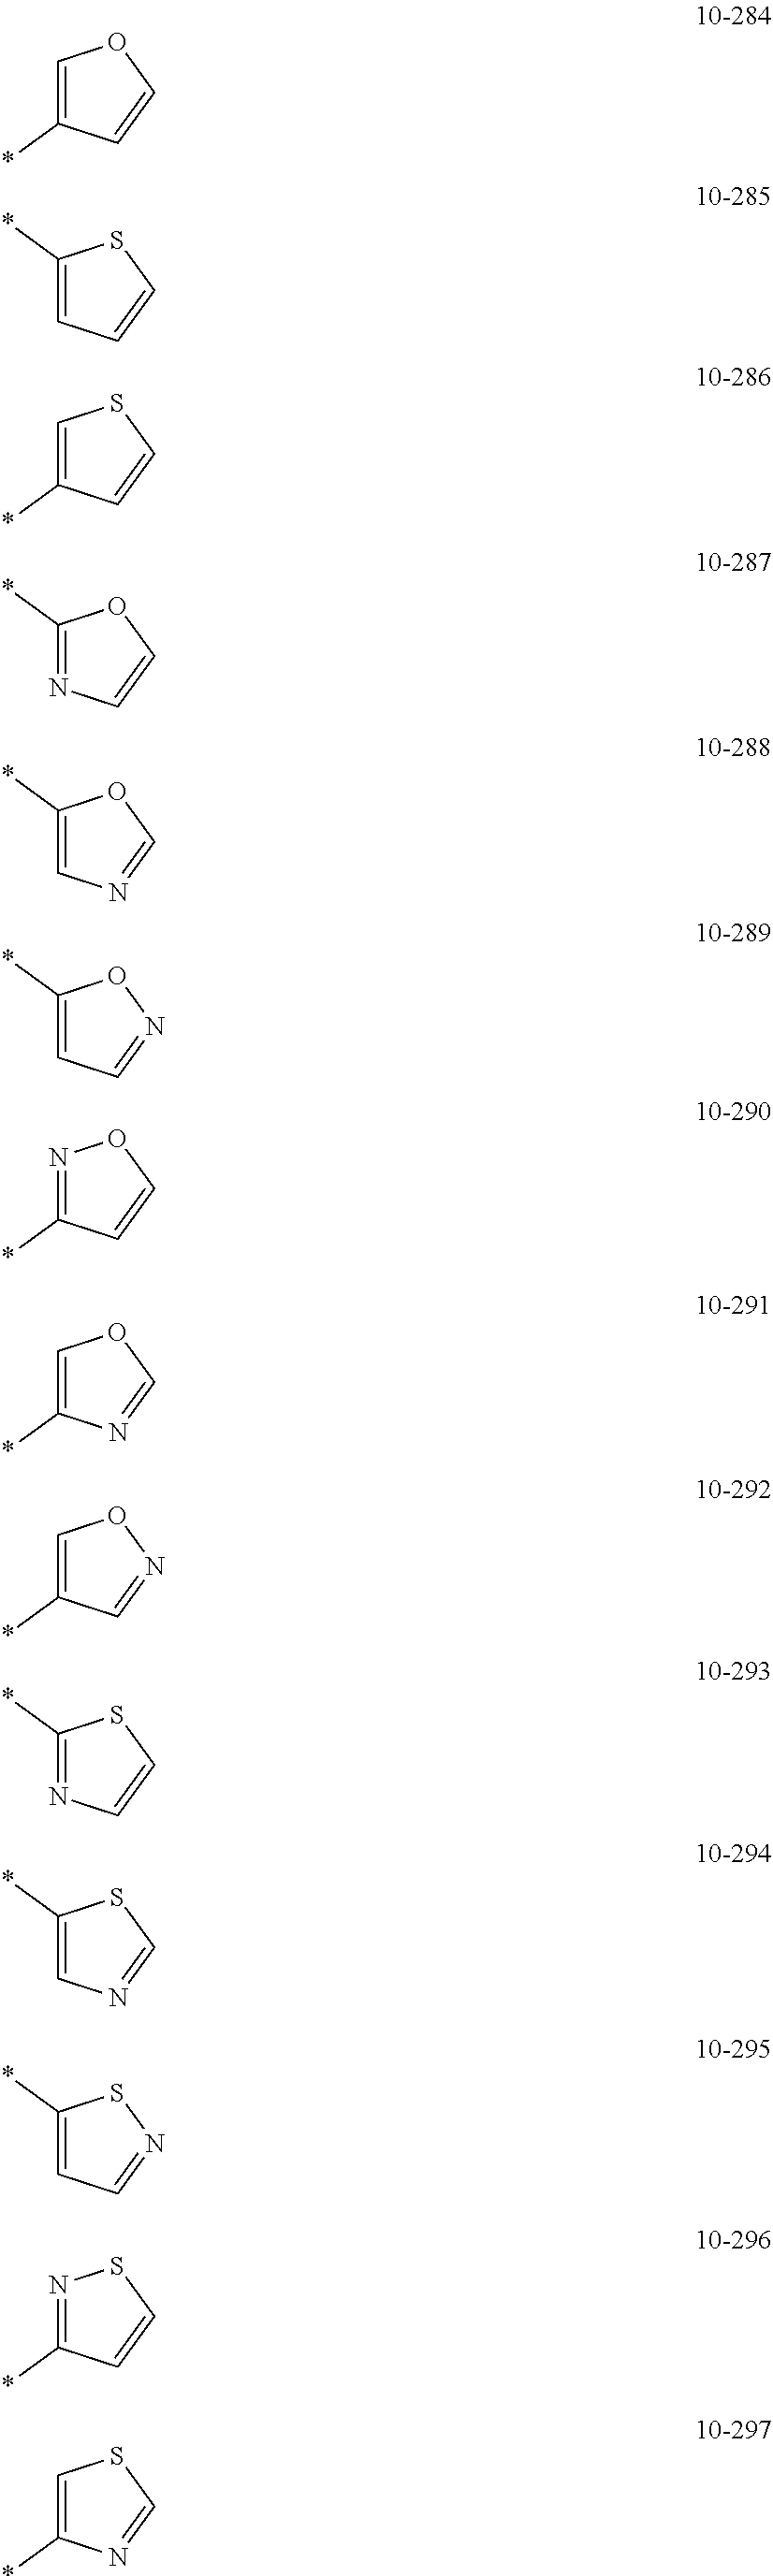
C1=C(*)C=CO1.C1(*)=CC=CS1.C1=C(*)C=CS1.C1(*)=NC=CO1.C1(*)=CN=CO1.C1(*)=CC=NO1.N1=C(*)C=CO1.C1=C(*)N=CO1.C1=C(*)C=NO1.C1(*)=NC=CS1.C1(*)=CN=CS1.C1(*)=CC=NS1.N1=C(*)C=CS1.C1=C(*)N=CS1
